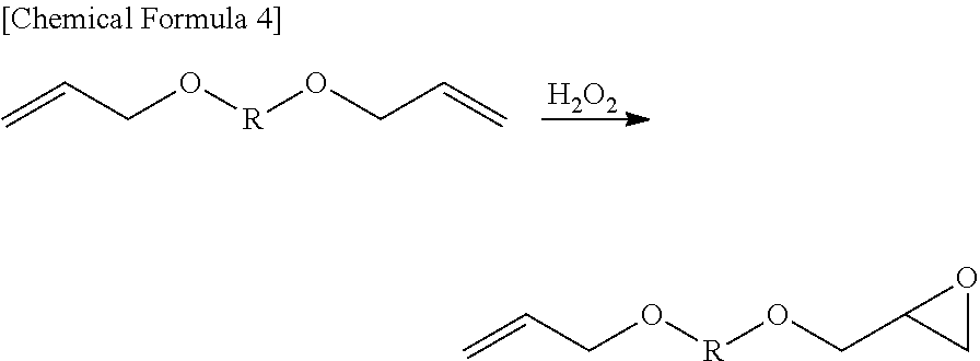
[H2O2].C=CCO[R]OCC=C.C=CCO[R]OCC1CO1
